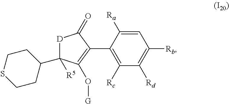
C1=C([Ra])C(C2=C(O[G])C([R5])(C3CCSCC3)[D]C2=O)=C([Rc])C([Rd])=C1[Rb]
